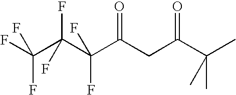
C(C(C(C(=O)CC(C(C)(C)C)=O)(F)F)(F)F)(F)(F)F
